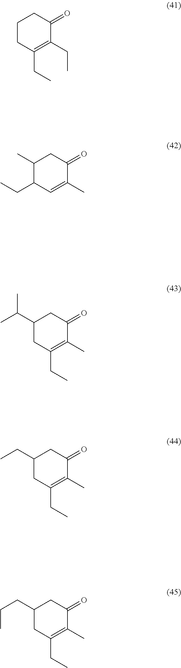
C1CC(CC)=C(CC)C(=O)C1.C1(C)C(CC)C=C(C)C(=O)C1.C1(C(C)C)CC(CC)=C(C)C(=O)C1.C1(CC)CC(CC)=C(C)C(=O)C1.C1(CCC)CC(CC)=C(C)C(=O)C1
